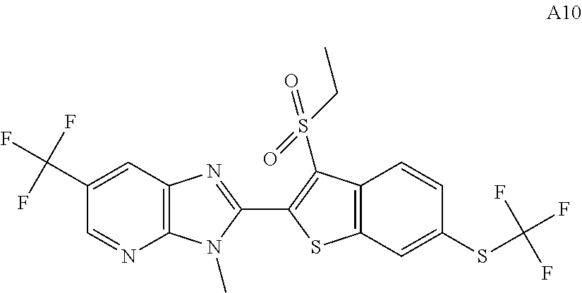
C12=C(C=C(C(F)(F)F)C=N1)N=C(C1=C(S(CC)(=O)=O)C3=C(C=C(SC(F)(F)F)C=C3)S1)N2C
